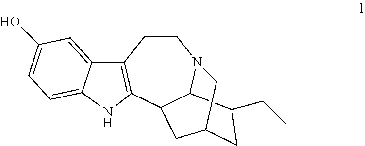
C1CC2=C(C3C4N1CC(CC4CC)C3)NC1=CC=C(O)C=C21
